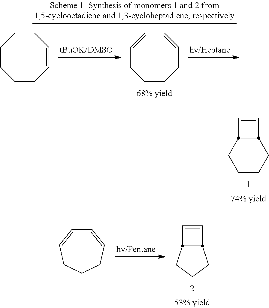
C1CCCC2C=CC12.C1=CC2C1CCC2.C1=CCCCC=C1.C1=CC=CCCCC1.C1=CCCC=CCC1
